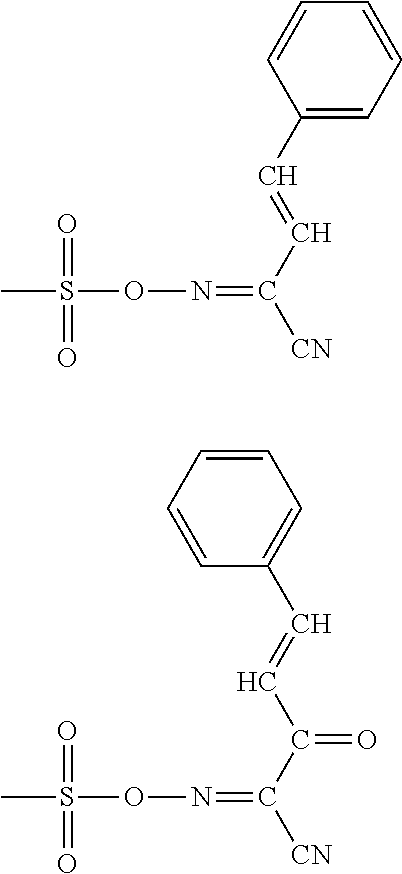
O(N=C([CN])C=CC1=CC=CC=C1)S(=O)(C)=O.O(N=C([CN])C(C=CC1=CC=CC=C1)=O)S(=O)(C)=O
